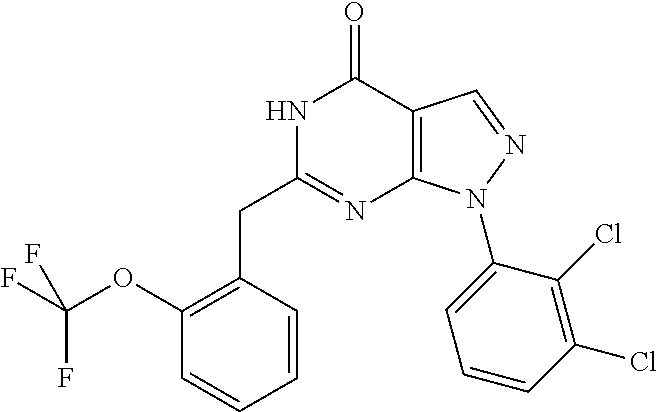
C1(OC(F)(F)F)=C(CC2=NC3=C(C(=O)N2)C=NN3C2=CC=CC(Cl)=C2Cl)C=CC=C1
